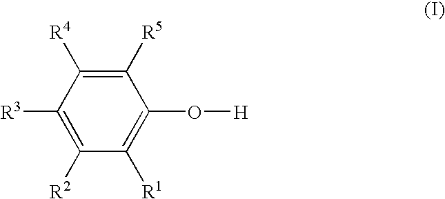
C1([R5])=C([R4])C([R3])=C([R2])C([R1])=C1O[H]
